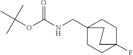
C(NC(=O)OC(C)(C)C)C12CCC(F)(CC1)CC2
